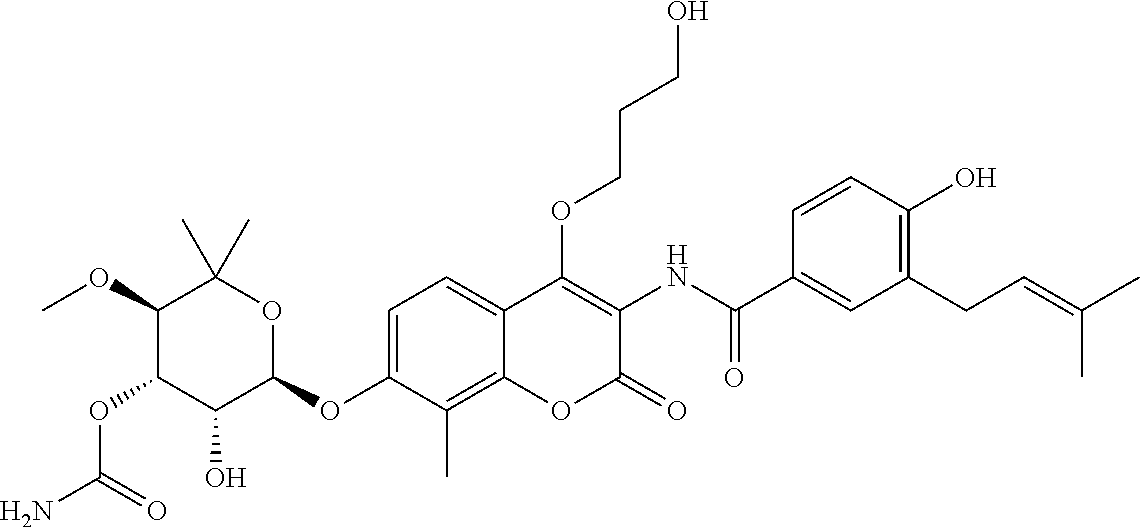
NC(=O)OC1C(O)C(OC2=CC=C3C(=C2C)OC(=O)C(NC(=O)C2=CC(CC=C(C)C)=C(O)C=C2)=C3OCCCO)OC(C)(C)C1OC
